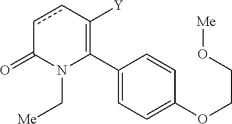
C1(C2=C([Y])ccC(=O)N2C[Me])=CC=C(OCCO[Me])C=C1
